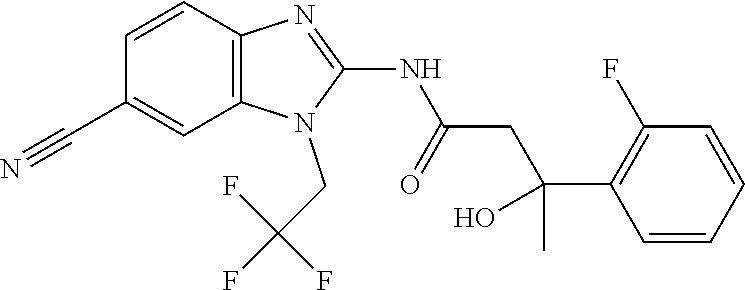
C1=CC2=C(C=C1C#N)N(CC(F)(F)F)C(NC(CC(C1=C(F)C=CC=C1)(C)O)=O)=N2
